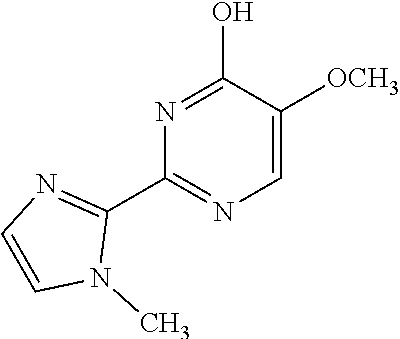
N1=C(O)C([OCH3])=CN=C1C1=NC=CN1C
